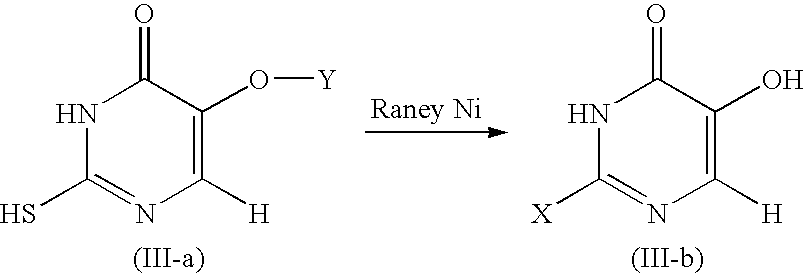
N1C(S)=NC([H])=C(O[Y])C1=O.N1C([X])=NC([H])=C(O)C1=O
